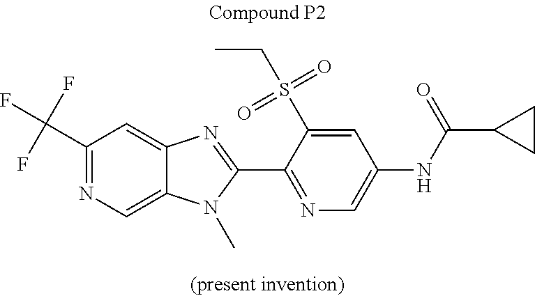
C1(C(F)(F)F)=NC=C2C(=C1)N=C(C1=NC=C(NC(C3CC3)=O)C=C1S(CC)(=O)=O)N2C
